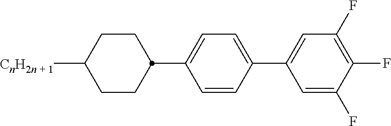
C1CC(C2=CC=C(C3=CC(F)=C(F)C(F)=C3)C=C2)CCC1[CnH2n + 1]
